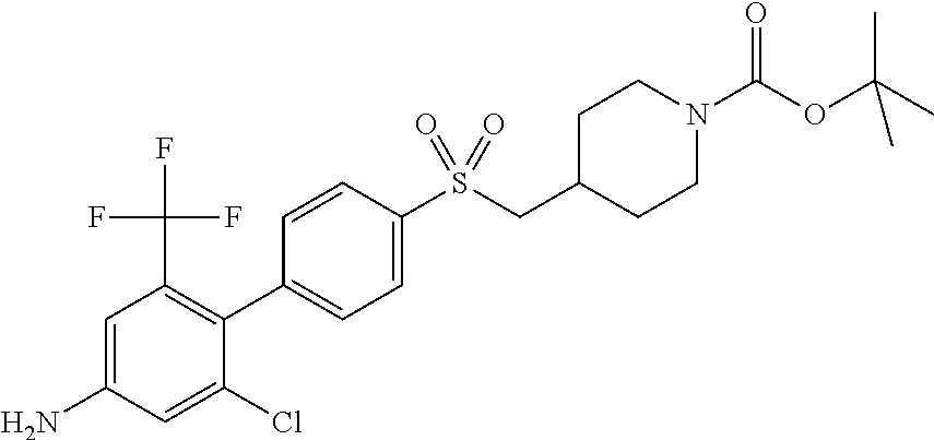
C1=CC(S(CC2CCN(C(OC(C)(C)C)=O)CC2)(=O)=O)=CC=C1C1=C(C(F)(F)F)C=C(N)C=C1Cl
